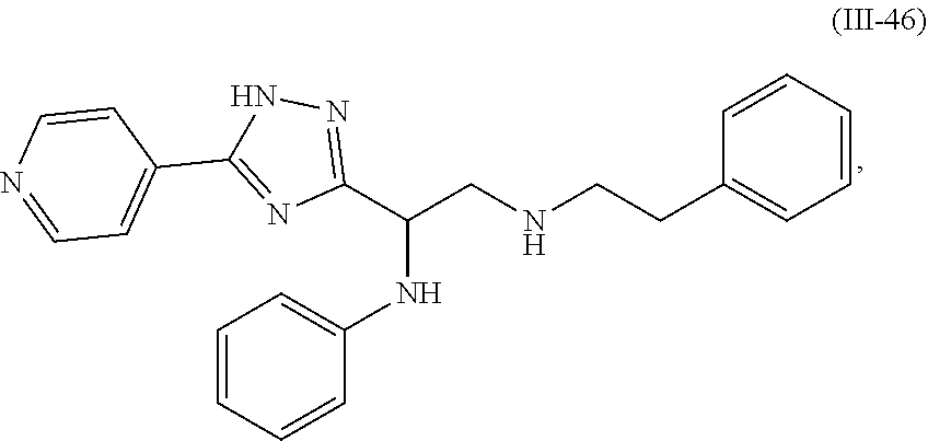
C1=C(NC(C2=NNC(C3=CC=NC=C3)=N2)CNCCC2=CC=CC=C2)C=CC=C1
